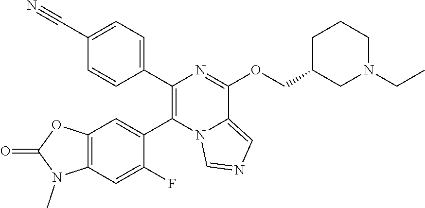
C1(C#N)=CC=C(C2=C(C3=CC4=C(C=C3F)N(C)C(=O)O4)N3C(=CN=C3)C(OCC3CN(CC)CCC3)=N2)C=C1
